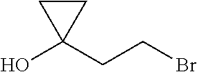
OC1(CCBr)CC1
